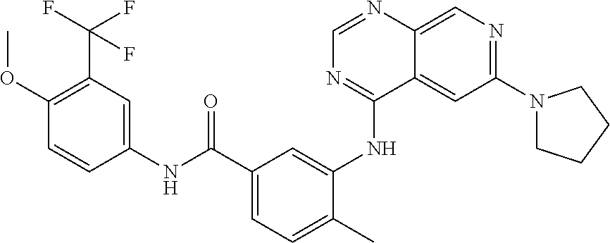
C1=NC2=CN=C(N3CCCC3)C=C2C(NC2=CC(C(NC3=CC(C(F)(F)F)=C(OC)C=C3)=O)=CC=C2C)=N1
